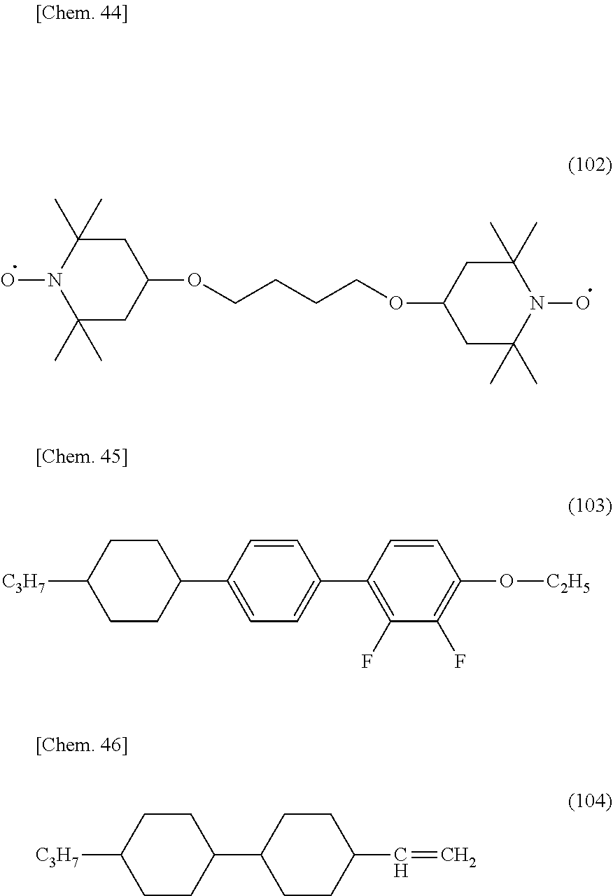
C1(C)(C)CC(OCCCCOC2CC(C)(C)N(O)C(C)(C)C2)CC(C)(C)N1O.C1CC(C2=CC=C(C3=C(F)C(F)=C(O[C2H5])C=C3)C=C2)CCC1[C3H7].[C3H7]C1CCC(C2CCC(C=C)CC2)CC1
